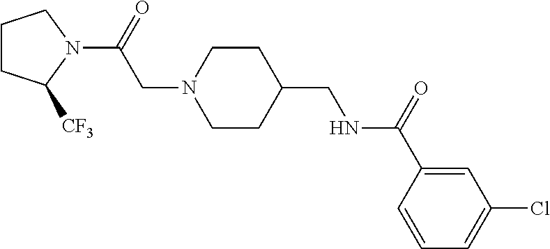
C1CC([CF3])N(C(=O)CN2CCC(CNC(C3=CC(Cl)=CC=C3)=O)CC2)C1
